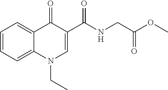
C1=CC=C2C(=C1)C(=O)C(C(NCC(OC)=O)=O)=CN2CC
